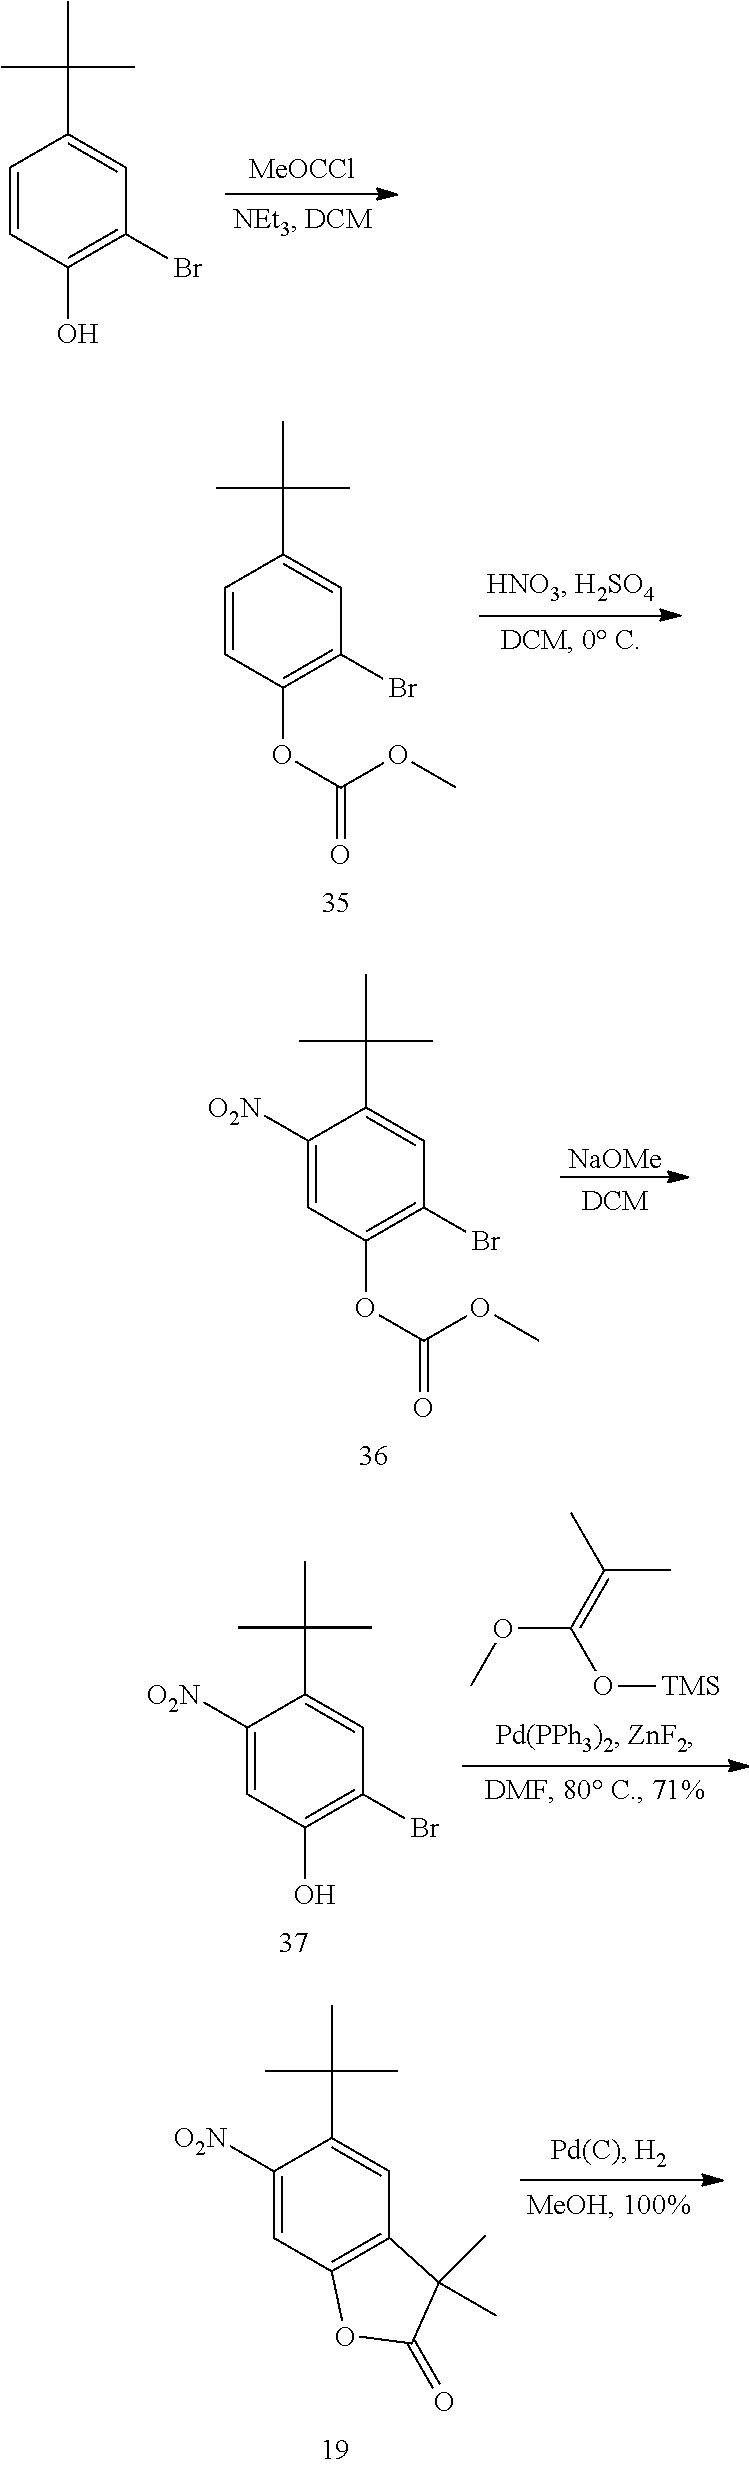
C1=CC(O)=C(Br)C=C1C(C)(C)C.C1=CC(OC(OC)=O)=C(Br)C=C1C(C)(C)C.C1([O2N])=CC(OC(OC)=O)=C(Br)C=C1C(C)(C)C.[NaOMe].C1([O2N])=CC(O)=C(Br)C=C1C(C)(C)C.COC(=C(C)C)O[TMS].C1([O2N])=CC2=C(C=C1C(C)(C)C)C(C)(C)C(=O)O2
